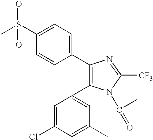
CS(C1=CC=C(C2=C(C3=CC(C)=CC(Cl)=C3)N(C(=O)C)C([CF3])=N2)C=C1)(=O)=O
